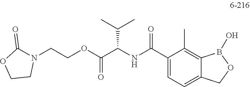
C1=C(C(NC(C(OCCN2C(=O)OCC2)=O)C(C)C)=O)C(C)=C2C(=C1)COB2O
